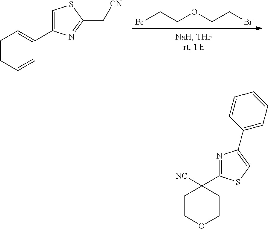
BrCCOCCBr.C1=CC=CC(C2=CSC(C[CN])=N2)=C1.N1=C(C2([NC])CCOCC2)SC=C1C1=CC=CC=C1
